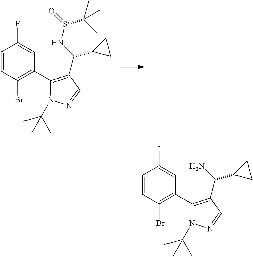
C1=CC(Br)=C(C2=C(C(C3CC3)NS(C(C)(C)C)=O)C=NN2C(C)(C)C)C=C1F.C1=CC(Br)=C(C2=C(C(C3CC3)N)C=NN2C(C)(C)C)C=C1F
